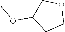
C1(OC)CCOC1
